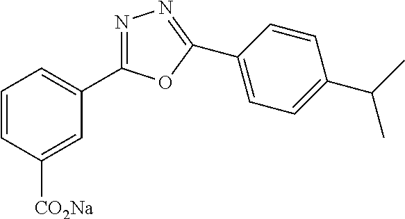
N1=C(C2=CC=CC([CO2Na])=C2)OC(C2=CC=C(C(C)C)C=C2)=N1
